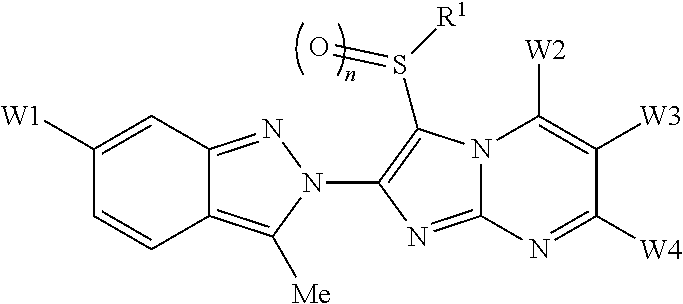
C1([W1])=CC2=NN(C3=C(S([R1])=O)N4C(=N3)N=C([W4])C([W3])=C4[W2])C([Me])=C2C=C1
